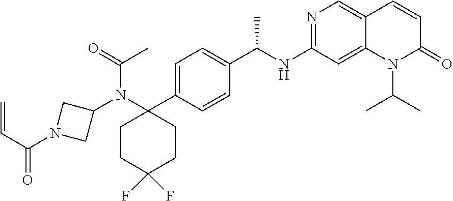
C1(N(C(=O)C)C2(C3=CC=C(C(NC4=NC=C5C(=C4)N(C(C)C)C(=O)C=C5)C)C=C3)CCC(F)(F)CC2)CN(C(C=C)=O)C1
